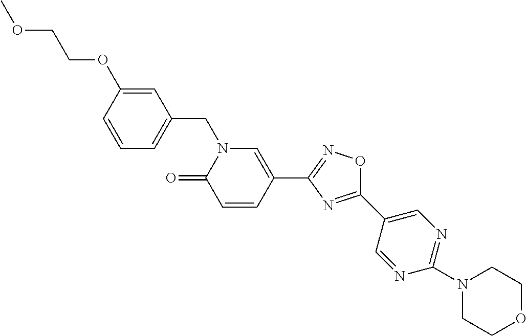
C1=CC(OCCOC)=CC(CN2C(=O)C=CC(C3=NOC(C4=CN=C(N5CCOCC5)N=C4)=N3)=C2)=C1
